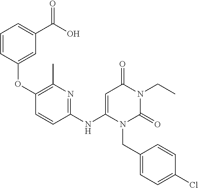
C1(NC2=CC(=O)N(CC)C(=O)N2CC2=CC=C(Cl)C=C2)=NC(C)=C(OC2=CC(C(O)=O)=CC=C2)C=C1
